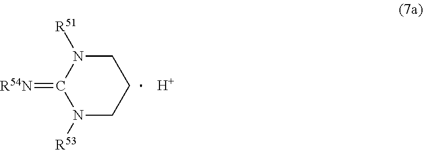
C1(=[R54N])N([R51])CCCN1[R53].[H]
